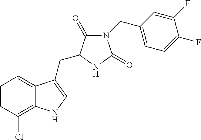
C1=CC(Cl)=C2C(=C1)C(CC1C(=O)N(CC3=CC=C(F)C(F)=C3)C(=O)N1)=CN2
